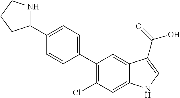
C1(C2NCCC2)=CC=C(C2=C(Cl)C=C3C(=C2)C(C(=O)O)=CN3)C=C1
